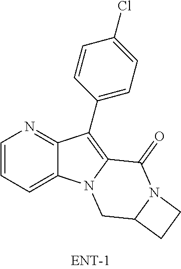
C12=CC=CN=C1C(C1=CC=C(Cl)C=C1)=C1N2CC2N(C1=O)CC2
